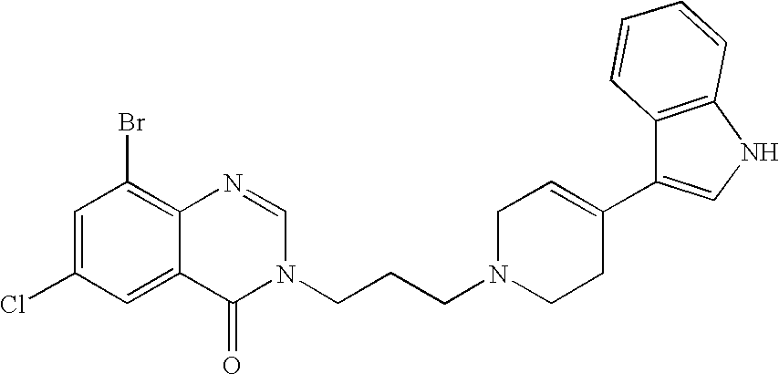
C1=C(Cl)C=C2C(=C1Br)N=CN(CCCN1CCC(C3=CNC4=C3C=CC=C4)=CC1)C2=O
